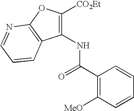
C1(C(=O)NC2=C([CO2Et])OC3=C2C=CC=N3)=C([MeO])C=CC=C1
